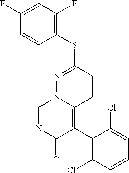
C1(F)=CC(F)=C(SC2=NN3C(=C(C4=C(Cl)C=CC=C4Cl)C(=O)N=C3)C=C2)C=C1
